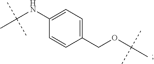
C1=CC(COC(C)(C)C)=CC=C1NC(C)(C)C
